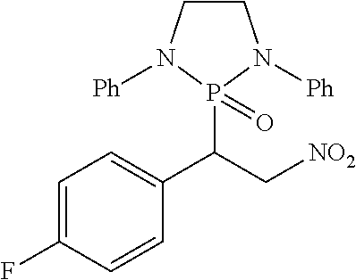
C1CN([Ph])P(C(C[NO2])C2=CC=C(F)C=C2)(=O)N1[Ph]
